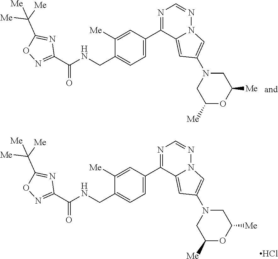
C1([Me])=CC(C2=NC=NN3C2=CC(N2CC([Me])OC([Me])C2)=C3)=CC=C1CNC(C1=NOC(C([Me])([Me])[Me])=N1)=O.C1([Me])=CC(C2=NC=NN3C2=CC(N2CC([Me])OC([Me])C2)=C3)=CC=C1CNC(C1=NOC(C([Me])([Me])[Me])=N1)=O.Cl
